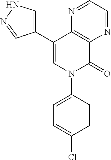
C12=C(C(C3=CNN=C3)=CN(C3=CC=C(Cl)C=C3)C1=O)N=CC=N2
